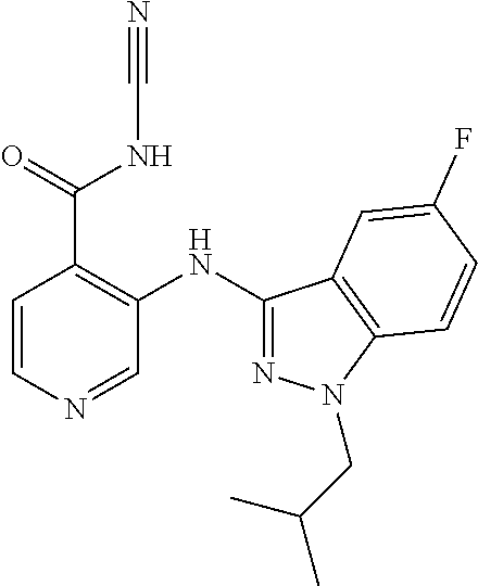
C1=CN=CC(NC2=NN(CC(C)C)C3=C2C=C(F)C=C3)=C1C(=O)NC#N
